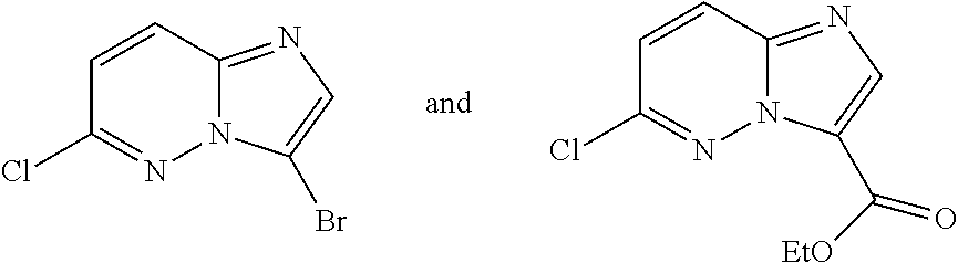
C1=CC2=NC=C(Br)N2N=C1Cl.C1=CC2=NC=C(C(=O)[EtO])N2N=C1Cl
